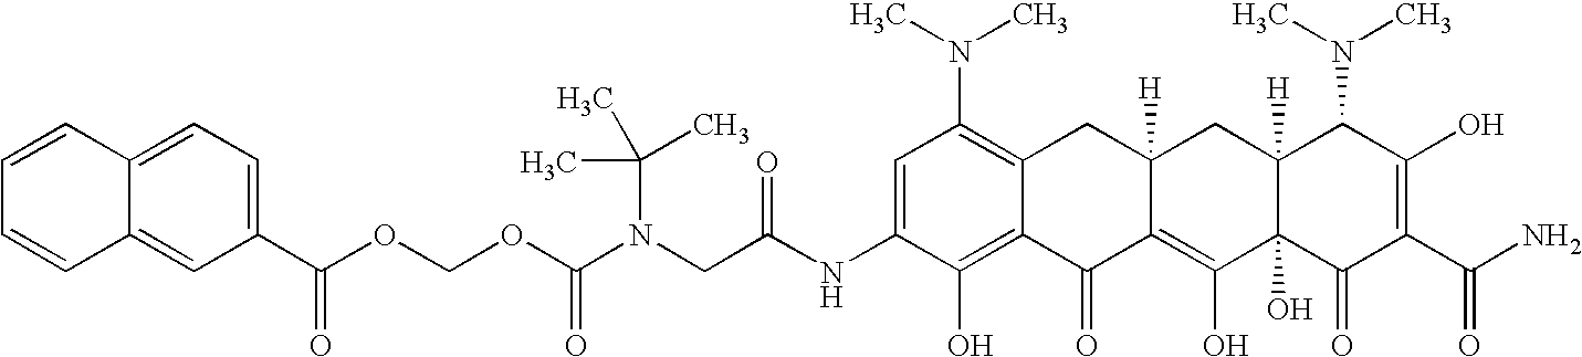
N(CC(NC1=CC(N(C)C)=C2C(=C1O)C(=O)C1=C(O)C3(O)C([H])(CC1([H])C2)C(N(C)C)C(O)=C(C(N)=O)C3=O)=O)(C(OCOC(=O)C1=CC=C2C(=C1)C=CC=C2)=O)C(C)(C)C
